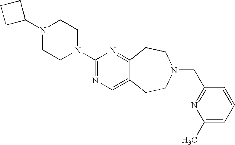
C1C(N2CCN(C3=NC=C4C(=N3)CCN(CC3=NC(C)=CC=C3)CC4)CC2)CC1
